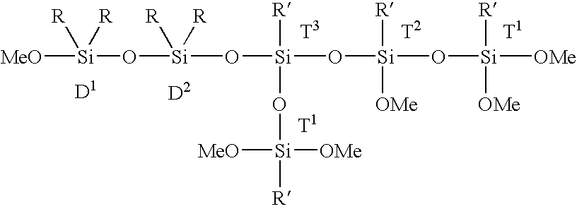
[MeO][Si](O[Si]([R])([R])O[Si]([R])(O[Si]([R])([MeO])[OMe])O[Si](O[Si]([R])([OMe])[OMe])([R])[OMe])([R])[R]
